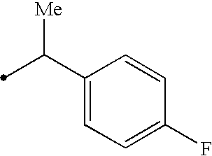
C(C1=CC=C(F)C=C1)(C)[Me]
